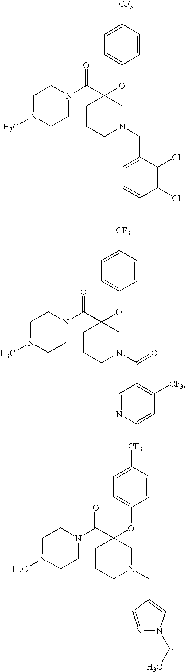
C1N(C)CCN(C(C2(OC3=CC=C([CF3])C=C3)CCCN(CC3=CN(CC)N=C3)C2)=O)C1.C1N(C)CCN(C(C2(OC3=CC=C([CF3])C=C3)CCCN(CC3=CC=CC(Cl)=C3Cl)C2)=O)C1.C1N(C)CCN(C(C2(OC3=CC=C([CF3])C=C3)CCCN(C(C3=C([CF3])C=CN=C3)=O)C2)=O)C1
